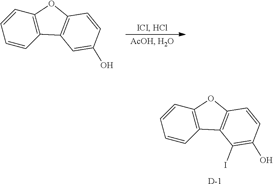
C1=C(O)C=CC2=C1C1=C(C=CC=C1)O2.C1(I)=C(O)C=CC2=C1C1=C(C=CC=C1)O2.[D]
